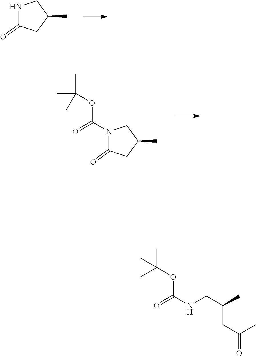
N1C(=O)CC(C)C1.N1(C(=O)OC(C)(C)C)C(=O)CC(C)C1.N(C(=O)OC(C)(C)C)CC(C)CC(=O)C
